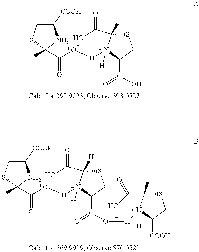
C1([COOK])CSC([H])(C(O[H][N+]2([H])C(C(O)=O)CSC2([H])C(O)=O)=O)N1.C1([COOK])CSC([H])(C(O[H][N+]2([H])C(C(O[H][N+]3([H])C([COOH])CSC3([H])C(O)=O)=O)CSC2([H])C(O)=O)=O)N1
